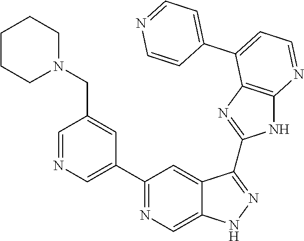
C1=NC=C(C2=NC=C3C(=C2)C(C2=NC4=C(N2)N=CC=C4C2=CC=NC=C2)=NN3)C=C1CN1CCCCC1
